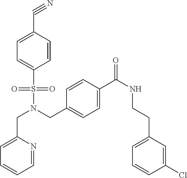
C1=CC(C#N)=CC=C1S(N(CC1=CC=C(C(NCCC2=CC=CC(Cl)=C2)=O)C=C1)CC1=CC=CC=N1)(=O)=O
